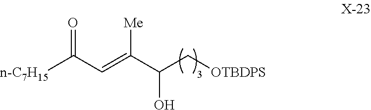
C([n-C7H15])(C=C(C(C[OTBDPS])O)[Me])=O
